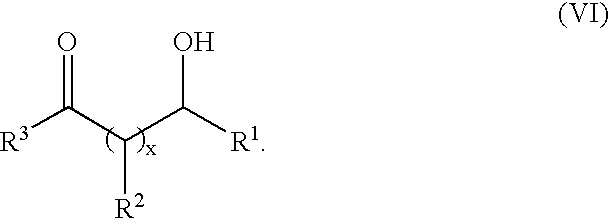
O=C(C(C([R1])O)[R2])[R3]
